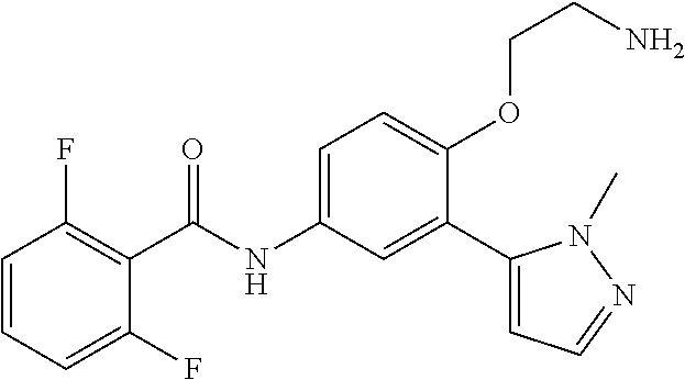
C1=CC=C(F)C(C(=O)NC2=CC=C(OCCN)C(C3=CC=NN3C)=C2)=C1F
